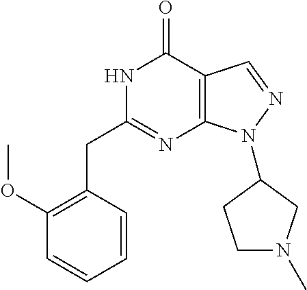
N1C(CC2=C(OC)C=CC=C2)=NC2=C(C1=O)C=NN2C1CN(C)CC1
